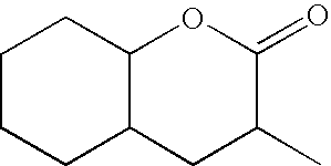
C1CCC2C(C1)OC(=O)C(C)C2
